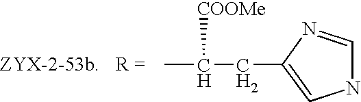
CC(CC1=CNC=N1)[COOMe]
